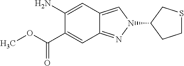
C1(N)=CC2=CN(C3CCSC3)N=C2C=C1C(OC)=O
